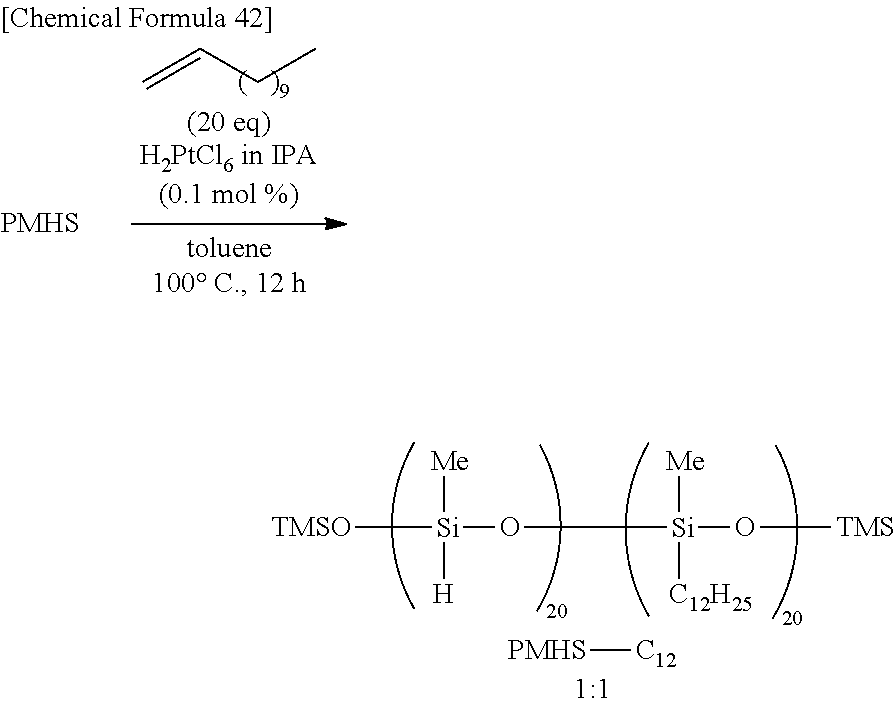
C=CCC.[PMHS].[Me][Si]([H])(O[Si]([Me])([C12H25])O[TMS])[TMSO].[PMHS][C12]
